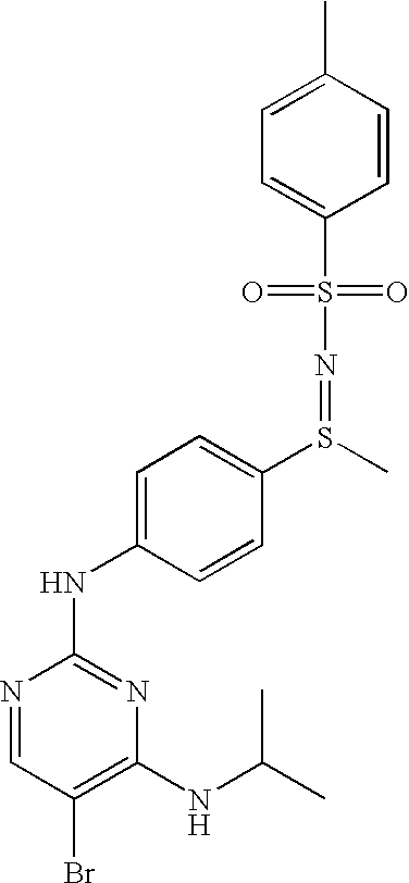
C1=CC(C)=CC=C1S(N=S(C1=CC=C(NC2=NC(NC(C)C)=C(Br)C=N2)C=C1)C)(=O)=O
